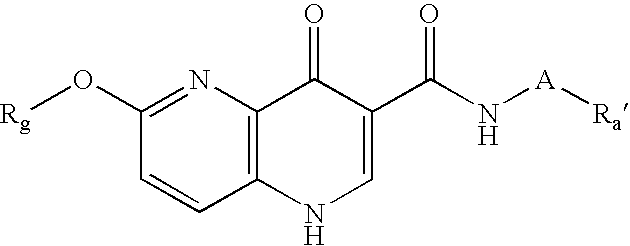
C12=C(N=C(O[Rg])C=C1)C(=O)C(C(N[A][Ra])=O)=CN2
